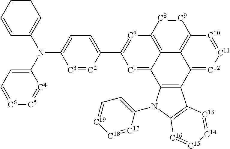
[C9]1=[C8]C2=C3C4=C1[C10]=[C11][C12]=C4C1=C(C3=[C1]C(C3=CC=C(N(C4=CC=CC=C4)C4=CC=[C6][C5]=[C4]4)[C3]=[C2]3)=[C7]2)N(C2=CC=[C19][C18]=[C17]2)C2=C1[C13]=[C14][C15]=[C16]2
